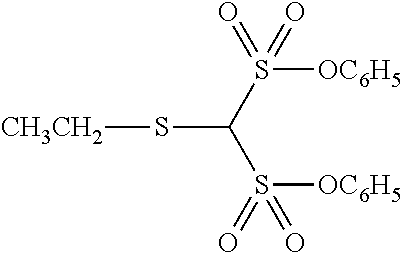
C(S(=O)(=O)[OC6H5])(S(=O)([OC6H5])=O)S[CH3CH2]
